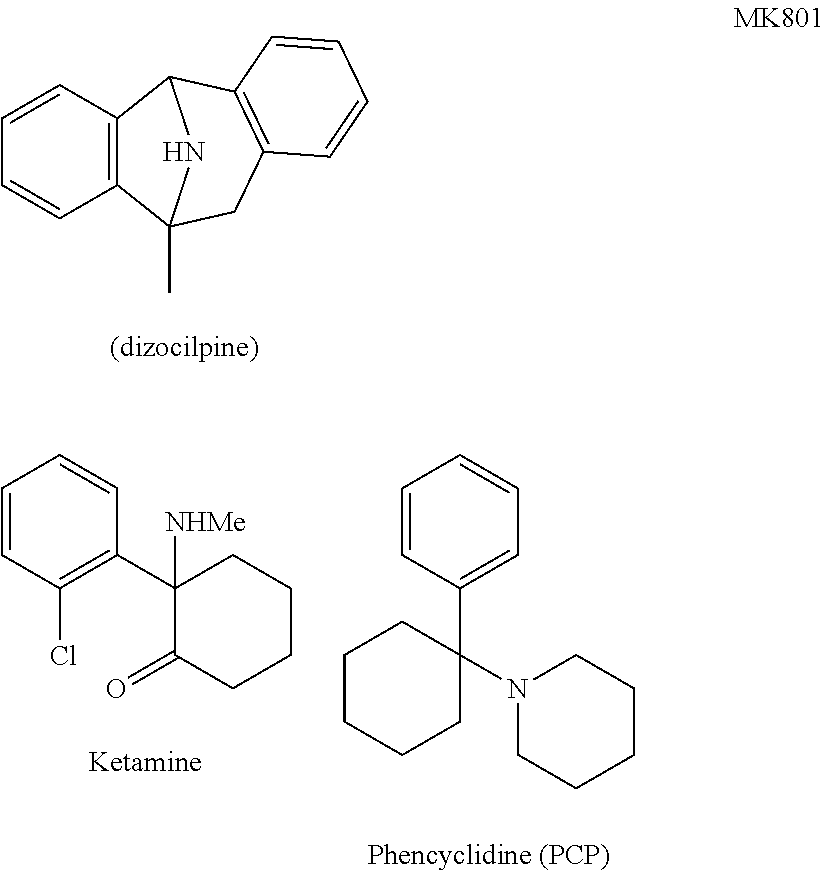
C1=CC=CC2=C1C1C3=C(CC2(C)N1)C=CC=C3.C1=CC(Cl)=C(C2([NHMe])C(=O)CCCC2)C=C1.C1=CC(C2(N3CCCCC3)CCCCC2)=CC=C1
